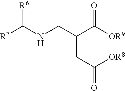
[R6]C([R7])NCC(CC(=O)[OR8])C(=O)[OR9]
